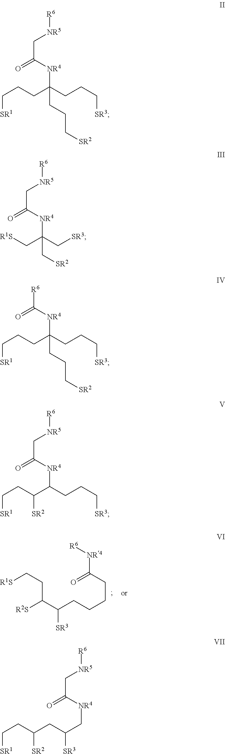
[R2S]C(C(CCCCC([NR4][R6])=O)[SR3])CC[R1S].C(CCC(CCC[SR3])(CCC[SR2])[NR4]C(=O)C[NR5][R6])[SR1].[R1S]CC(C[SR3])(C[SR2])[NR4]C(=O)C[NR5][R6].C(CCC(CCC[SR3])(CCC[SR2])[NR4]C(=O)[R6])[SR1].C(C(C(CCC[SR3])[NR4]C(=O)C[NR5][R6])[SR2])C[SR1].C(C(C[NR4]C(=O)C[NR5][R6])[SR3])C([SR2])CC[SR1]
